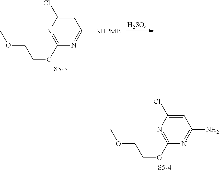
C1=C(Cl)N=C(OCCOC)N=C1[NHPMB].[S5-3].[H2SO4].C1=C(Cl)N=C(OCCOC)N=C1N.[S5-4]
